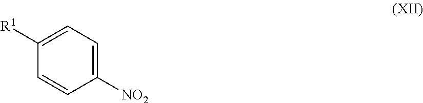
C1([R1])=CC=C([NO2])C=C1
